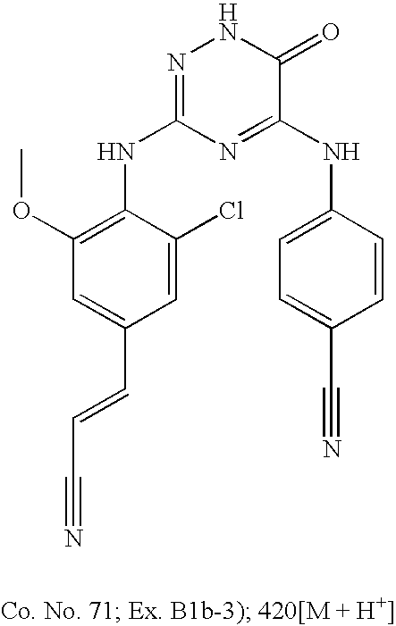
C1=C(C=CC#N)C=C(Cl)C(NC2=NNC(=O)C(NC3=CC=C(C#N)C=C3)=N2)=C1OC
